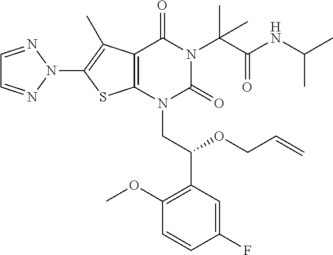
C12=C(N(CC(C3=C(OC)C=CC(F)=C3)OCC=C)C(=O)N(C(C(NC(C)C)=O)(C)C)C1=O)SC(N1N=CC=N1)=C2C
